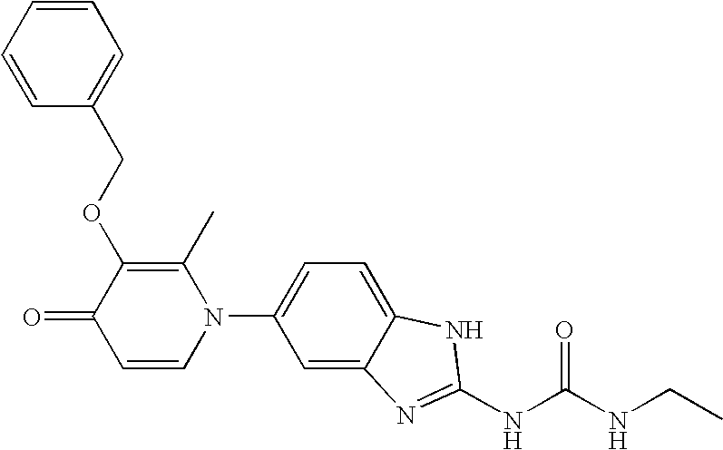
C1(OCC2=CC=CC=C2)=C(C)N(C2=CC=C3C(=C2)N=C(NC(NCC)=O)N3)C=CC1=O
